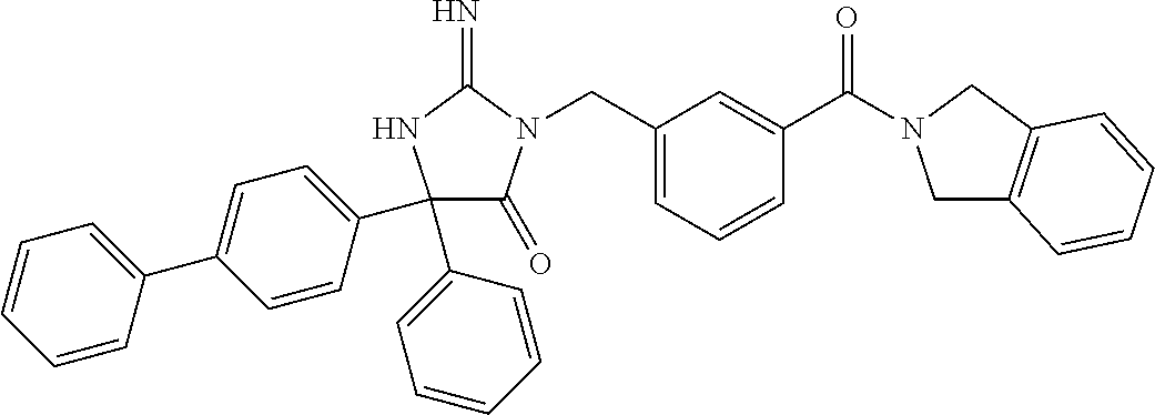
C1(C2=CC=CC=C2)(C2=CC=C(C3=CC=CC=C3)C=C2)C(=O)N(CC2=CC=CC(C(=O)N3CC4=C(C3)C=CC=C4)=C2)C(=N)N1
